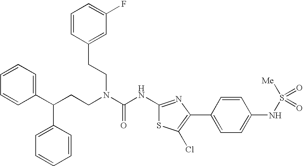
C1(C(CCN(C(NC2=NC(C3=CC=C(NS([Me])(=O)=O)C=C3)=C(Cl)S2)=O)CCC2=CC(F)=CC=C2)C2=CC=CC=C2)=CC=CC=C1
